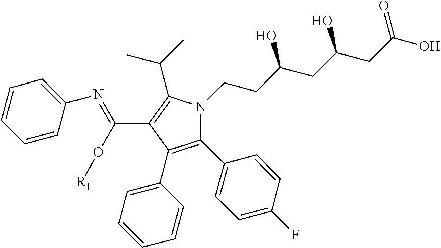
C1(C2=CC=C(F)C=C2)=C(C2=CC=CC=C2)C(C(O[R1])=NC2=CC=CC=C2)=C(C(C)C)N1CCC(CC(CC(O)=O)O)O
